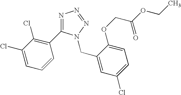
N1=C(C2=C(Cl)C(Cl)=CC=C2)N(CC2=CC(Cl)=CC=C2OCC(OCC)=O)N=N1
